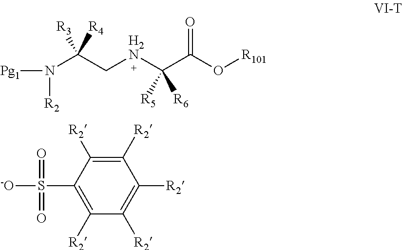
[Pg1]N([R2])C(C[H2N]C(C(O[R101])=O)([R5])[R6])([R3])[R4].C1([R2])=C([R2])C([R2])=C(S([-O])(=O)=O)C([R2])=C1[R2]
